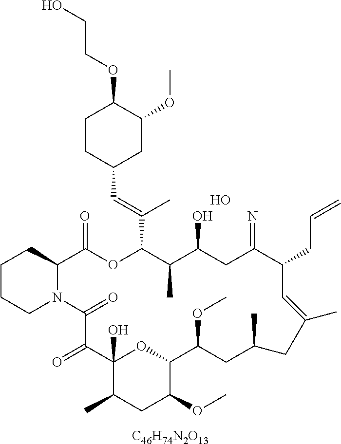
[C46H74N2O13].C1CCN2C(C1)C(=O)OC(C(=CC1CC(OC)C(OCCO)CC1)C)C(C)C(O)CC(=N)C(CC=C)C=C(C)CC(C)CC(OC)C1OC(O)(C(=O)C2=O)C(C)CC1OC.O
